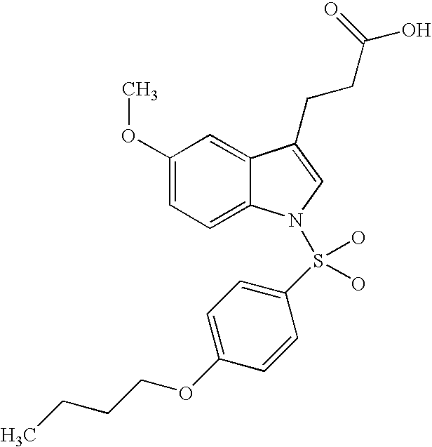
C12=CC(OC)=CC=C1N(S(C1=CC=C(OCCCC)C=C1)(O)O)C=C2CCC(O)=O
